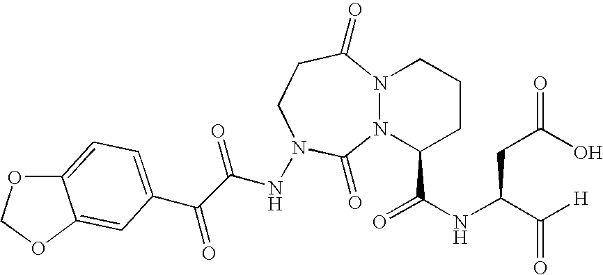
N12N(C(C(NC(C([H])=O)CC(=O)O)=O)CCC1)C(=O)N(NC(C(C1=CC=C3OCOC3=C1)=O)=O)CCC2=O
